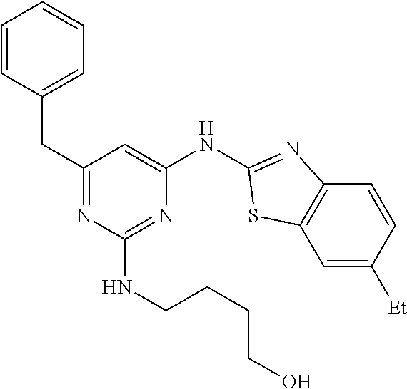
C1=CC(CC2=NC(NCCCCO)=NC(NC3=NC4=C(C=C([Et])C=C4)S3)=C2)=CC=C1
